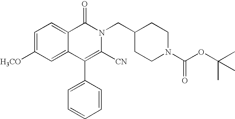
C1=C([H3CO])C=C2C(=C1)C(=O)N(CC1CCN(C(OC(C)(C)C)=O)CC1)C([CN])=C2C1=CC=CC=C1
